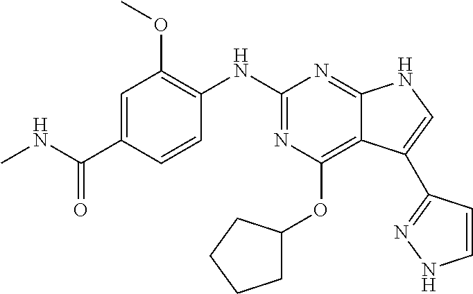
C1=C(C(NC)=O)C=CC(NC2=NC(OC3CCCC3)=C3C(=N2)NC=C3C2=NNC=C2)=C1OC
